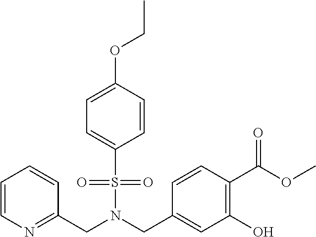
C1=CN=C(CN(S(=O)(=O)C2=CC=C(OCC)C=C2)CC2=CC(O)=C(C(=O)OC)C=C2)C=C1
